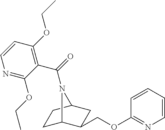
C1C2C(COC3=NC=CC=C3)CC(C1)N2C(=O)C1=C(OCC)C=CN=C1OCC
